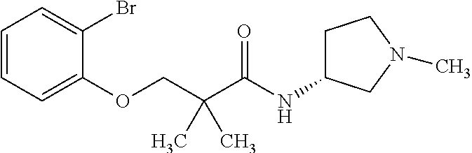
C1=CC=C(OCC(C(NC2CCN(C)C2)=O)(C)C)C(Br)=C1
